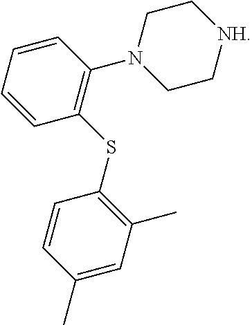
C1=CC(C)=CC(C)=C1SC1=C(N2CC[NH]CC2)C=CC=C1
